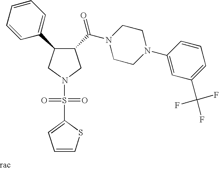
C1(C(N2CCN(C3=CC(C(F)(F)F)=CC=C3)CC2)=O)C(C2=CC=CC=C2)CN(S(=O)(=O)C2=CC=CS2)C1
